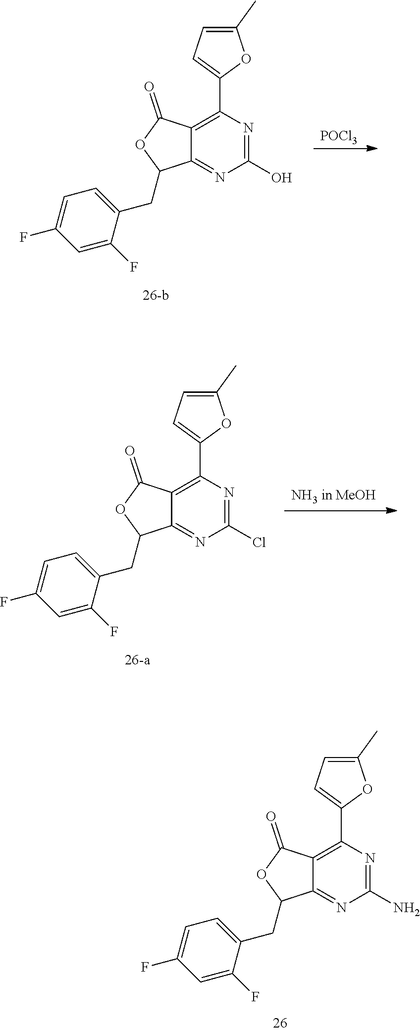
C1(C2=C3C(=NC(O)=N2)C(CC2=CC=C(F)C=C2F)OC3=O)=CC=C(C)O1.[POCl3].C1(C2=CC=C(C)O2)=C2C(=NC(Cl)=N1)C(CC1=CC=C(F)C=C1F)OC2=O.C1(C2=CC=C(C)O2)=C2C(=NC(N)=N1)C(CC1=CC=C(F)C=C1F)OC2=O
